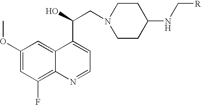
C1(OC)=CC(F)=C2C(=C1)C(C(CN1CCC(NC[R])CC1)O)=CC=N2
